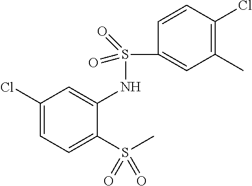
C1(Cl)=CC=C(S(C)(=O)=O)C(NS(=O)(=O)C2=CC(C)=C(Cl)C=C2)=C1
